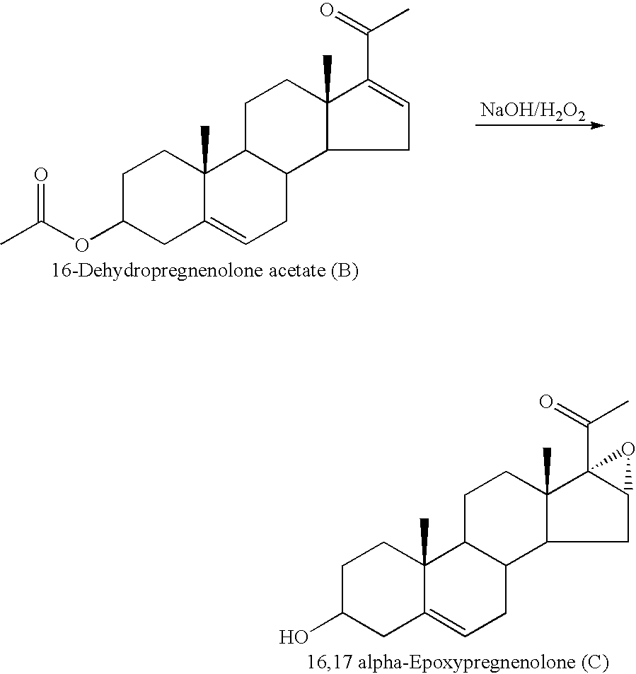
C1C(OC(C)=O)CC2=CCC3C(C2(C)C1)CCC1(C)C3CC=C1C(=O)C.C1C(O)CC2=CCC3C(C2(C)C1)CCC1(C)C3CC2C1(C(=O)C)O2
